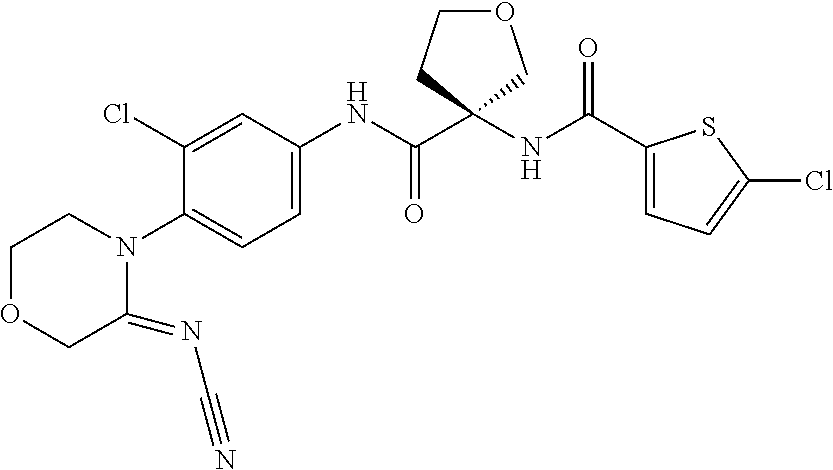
C1(=NC#N)N(C2=CC=C(NC(C3(NC(C4=CC=C(Cl)S4)=O)COCC3)=O)C=C2Cl)CCOC1
